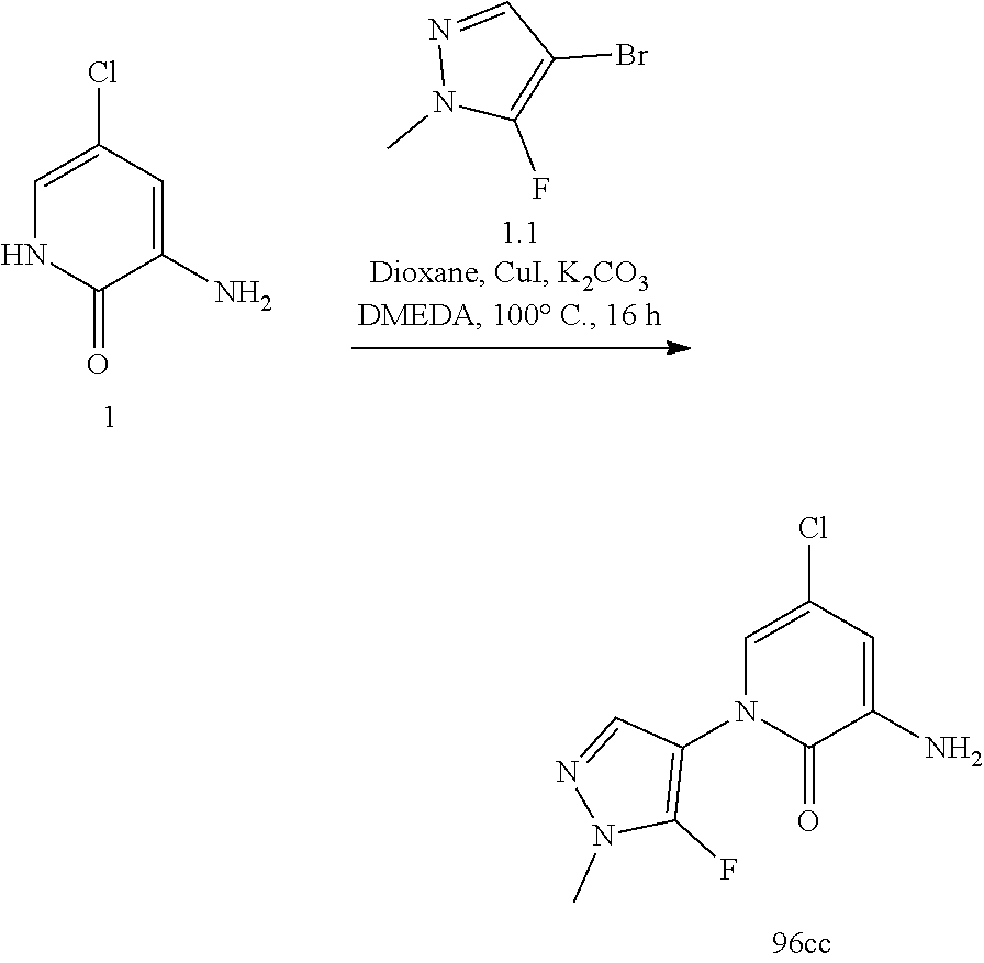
C1=C(Cl)C=C(N)C(=O)N1C1=C(F)N(C)N=C1.N1=CC(Br)=C(F)N1C.C1=C(Cl)C=C(N)C(=O)N1
